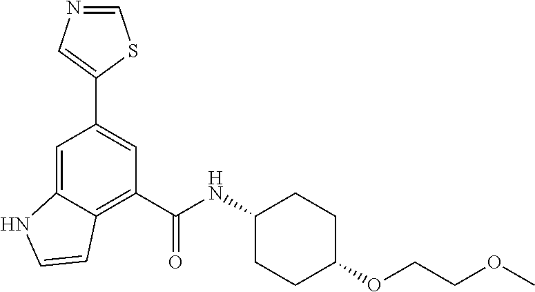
C1=C2C(=C(C(NC3CCC(OCCOC)CC3)=O)C=C1C1=CN=CS1)C=CN2
